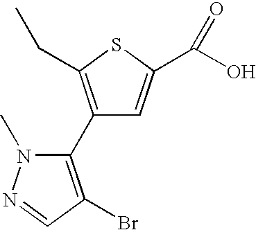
C1(C2=C(Br)C=NN2C)=C(CC)SC(C(O)=O)=C1
